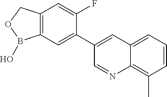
C12=C(COB1O)C=C(F)C(C1=CC3=CC=CC(C)=C3N=C1)=C2
